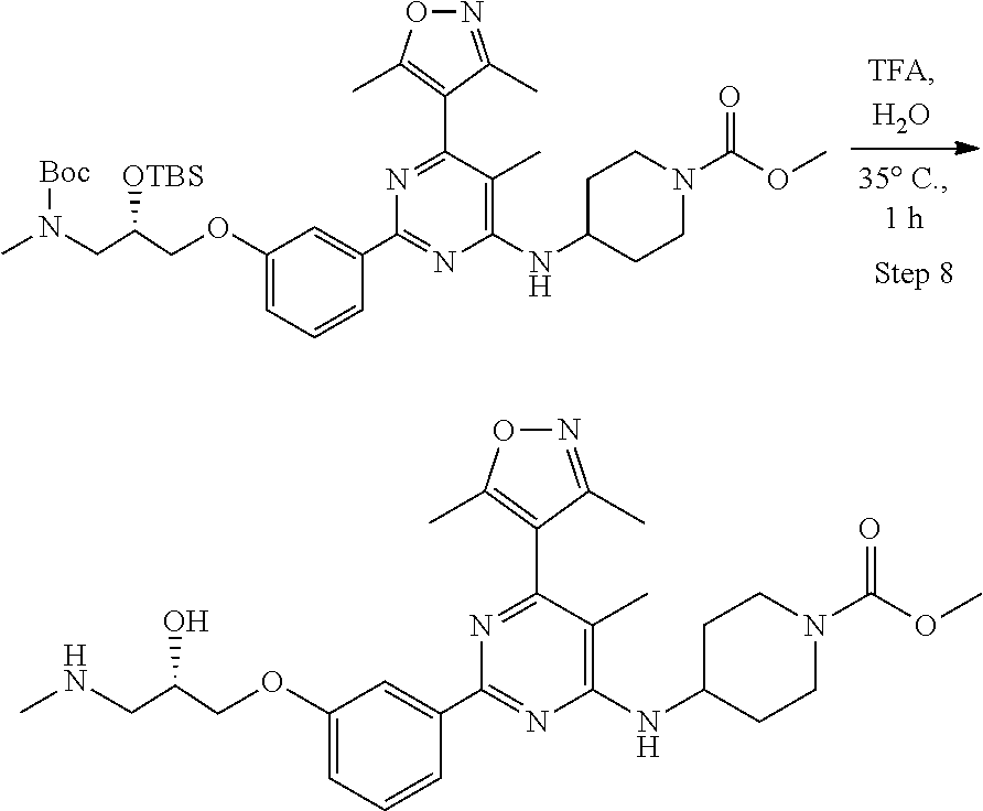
C1(OCC(CN(C)[Boc])[OTBS])=CC=CC(C2=NC(NC3CCN(C(OC)=O)CC3)=C(C)C(C3=C(C)ON=C3C)=N2)=C1.C1(OCC(CNC)O)=CC=CC(C2=NC(NC3CCN(C(OC)=O)CC3)=C(C)C(C3=C(C)ON=C3C)=N2)=C1
